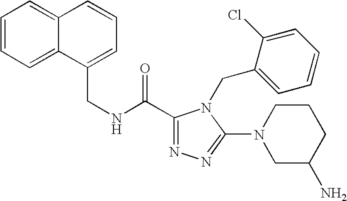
C12=CC=CC=C1C=CC=C2CNC(C1=NN=C(N2CC(N)CCC2)N1CC1=CC=CC=C1Cl)=O
